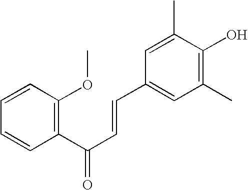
C1=CC(OC)=C(C(C=CC2=CC(C)=C(O)C(C)=C2)=O)C=C1
